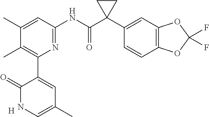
[H].C1(C)=CC(NC(C2(C3=CC4=C(C=C3)OC(F)(F)O4)CC2)=O)=NC(C2=CC(C)=CNC2=O)=C1C
